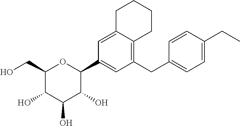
C1(CC2=CC=C(CC)C=C2)=C2C(=CC(C3OC(CO)C(O)C(O)C3O)=C1)CCCC2
